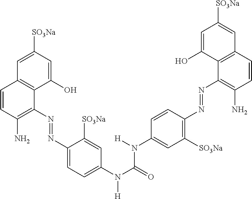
C1=C([SO3Na])C=C(O)C2=C1C=CC(N)=C2N=NC1=CC=C(N(C(N([H])C2=CC([SO3Na])=C(N=NC3=C(N)C=CC4=C3C(O)=CC([SO3Na])=C4)C=C2)=O)[H])C=C1[SO3Na]
